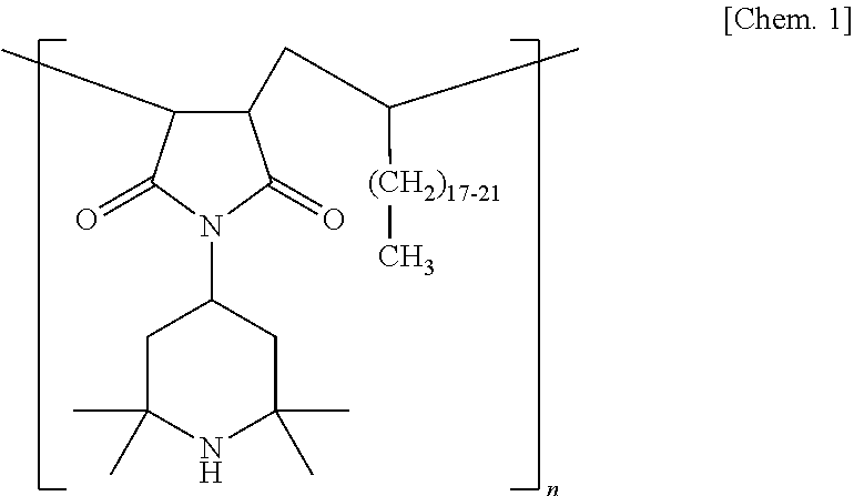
C1(CC(C)[(CH2)17-21]C)C(C)C(=O)N(C2CC(C)(C)NC(C)(C)C2)C1=O
